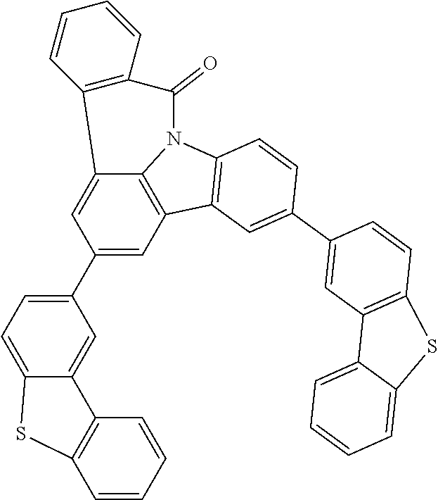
C12=CC(C3=CC=C4C(=C3)C3=C(C=CC=C3)S4)=CC3=C1N(C1=C3C=C(C3=CC4=C(C=C3)SC3=CC=CC=C43)C=C1)C(=O)C1=C2C=CC=C1
